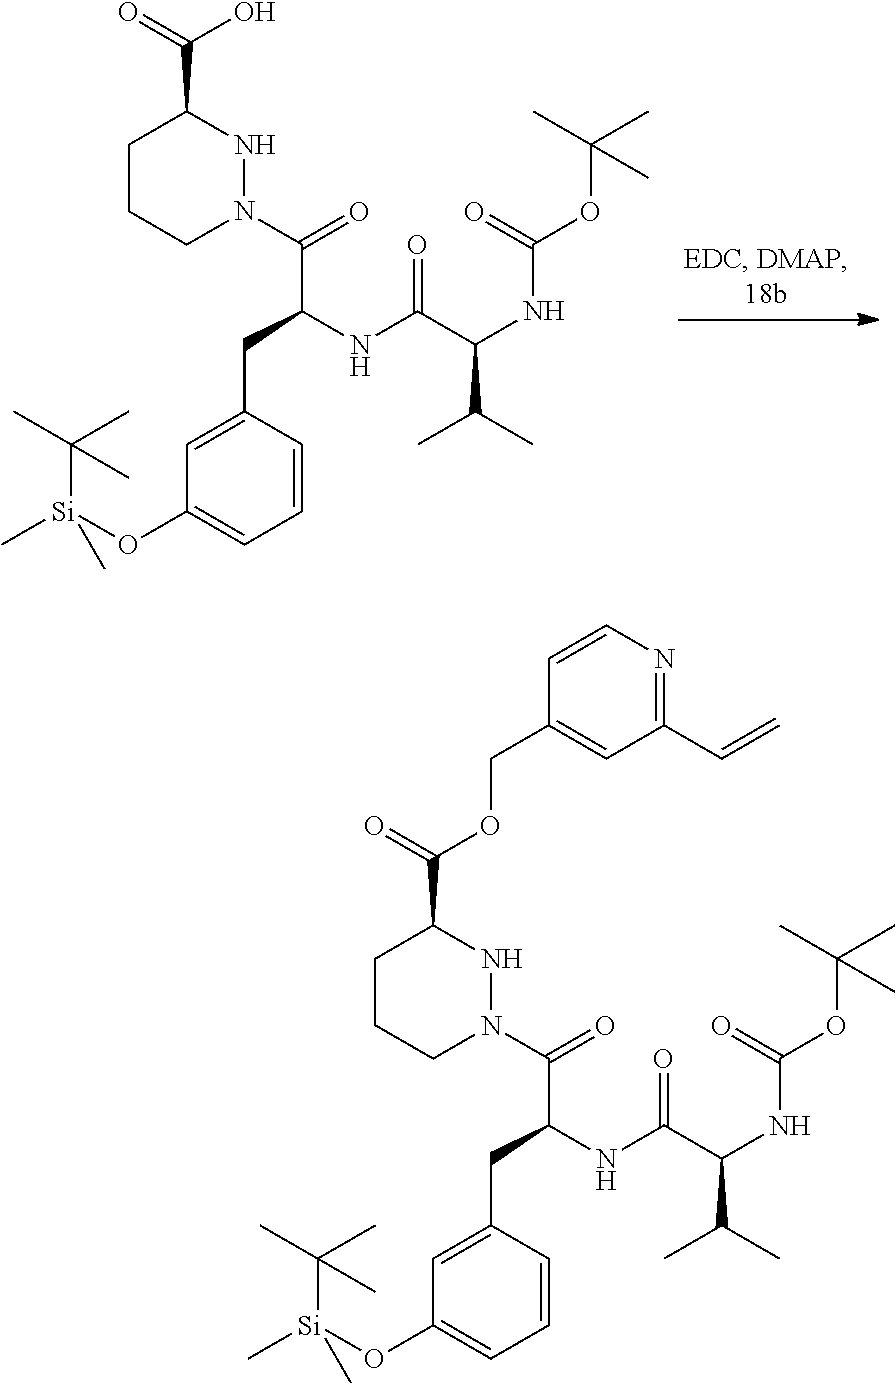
C1=CC(CC(NC(=O)C(NC(=O)OC(C)(C)C)C(C)C)C(=O)N2CCCC(C(=O)O)N2)=CC(O[Si](C(C)(C)C)(C)C)=C1.C1=CC(CC(NC(=O)C(NC(=O)OC(C)(C)C)C(C)C)C(=O)N2CCCC(C(=O)OCC3=CC(C=C)=NC=C3)N2)=CC(O[Si](C(C)(C)C)(C)C)=C1
